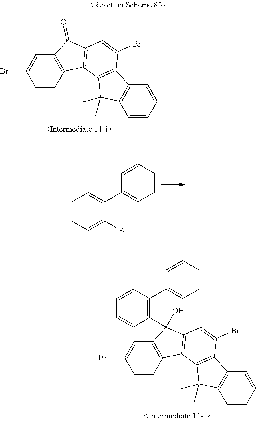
C12=C(C=CC(Br)=C1)C1=C(C2(C2=C(C3=CC=CC=C3)C=CC=C2)O)C=C(Br)C2=C1C(C)(C)C1=C2C=CC=C1.C12=C(C=CC(Br)=C1)C1=C(C2=O)C=C(Br)C2=C1C(C)(C)C1=C2C=CC=C1.C1=CC=C(Br)C(C2=CC=CC=C2)=C1
